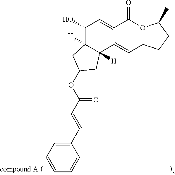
C1=CC=C(C=CC(OC2CC3([H])C(O)C=CC(=O)OC(C)CCCC=CC3([H])C2)=O)C=C1
